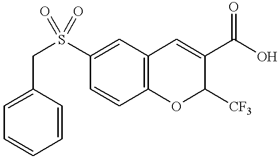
C1=CC2=C(C=C1S(CC1=CC=CC=C1)(=O)=O)C=C(C(O)=O)C([CF3])O2
